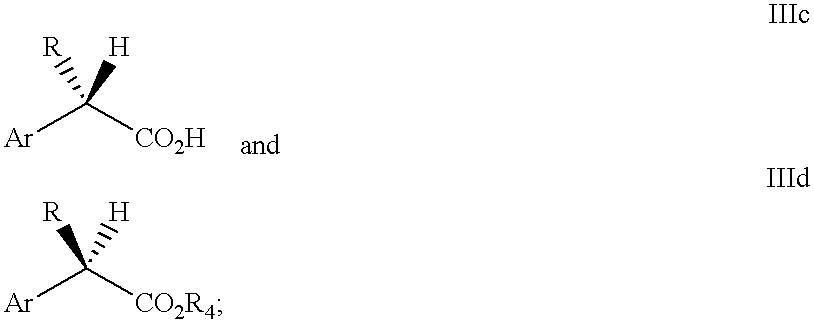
[Ar]C([CO2H])([R])[H].[Ar]C([CO2R4])([R])[H]
